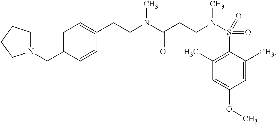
C(N(C(CCN(S(C1=C(C)C=C(OC)C=C1C)(=O)=O)C)=O)C)CC1=CC=C(CN2CCCC2)C=C1
